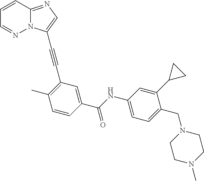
C1(C#CC2=CN=C3N2N=CC=C3)=C(C)C=CC(C(NC2=CC=C(CN3CCN(C)CC3)C(C3CC3)=C2)=O)=C1
